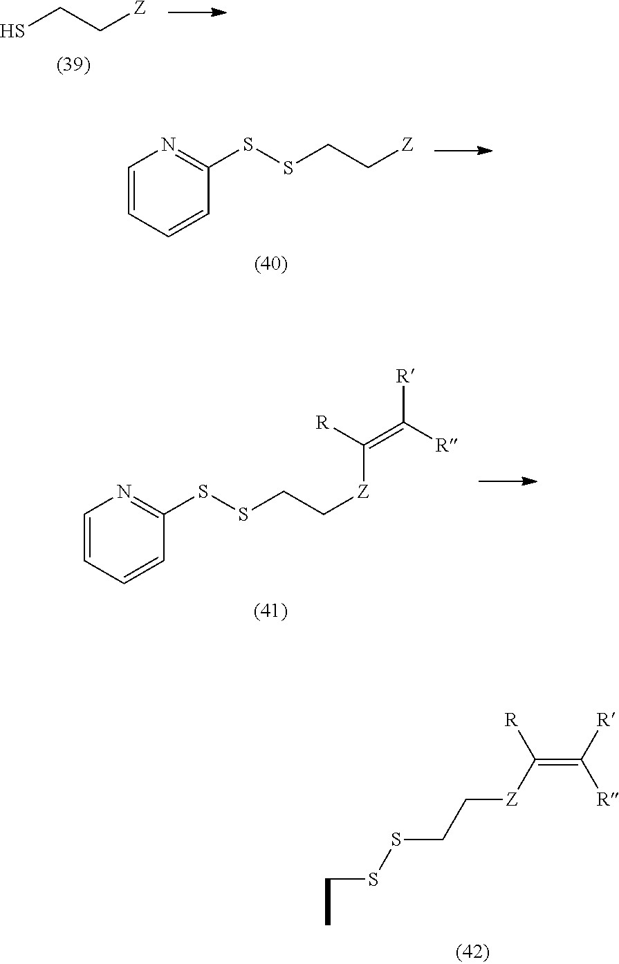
SCC[Z].C1=CC=CC(SSCC[Z])=N1.C1=CC=CC(SSCC[Z]C(=C([R])[R])[R])=N1.CCSSCC[Z]C(=C([R])[R])[R]
